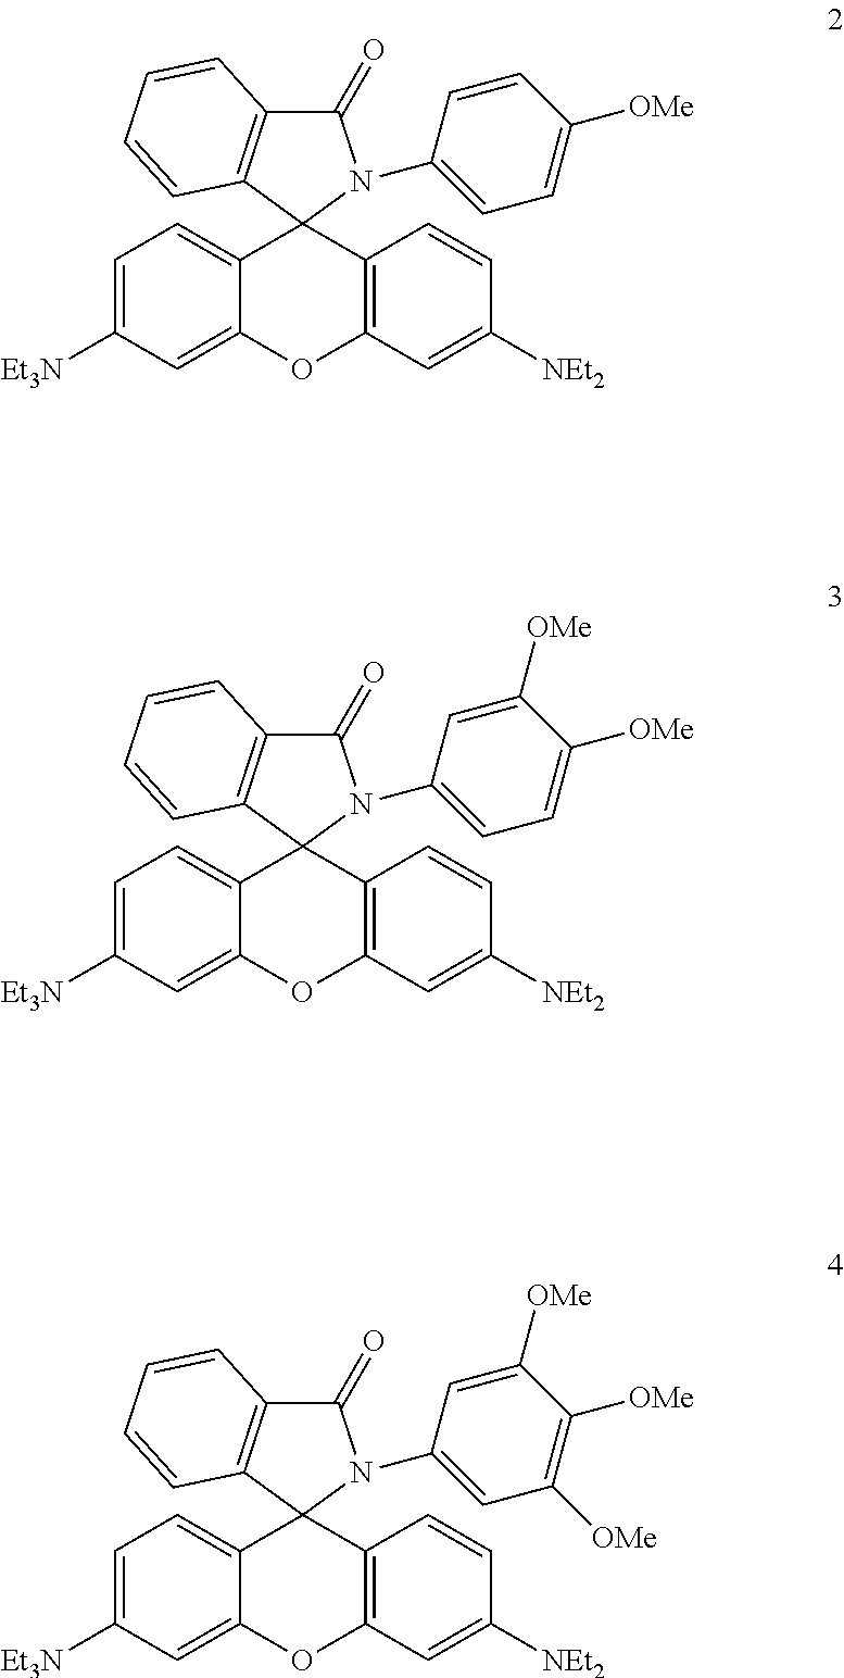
C1=C([Et3N])C=C2C(=C1)C1(C3=C(O2)C=C([NEt2])C=C3)N(C2=CC=C([OMe])C=C2)C(=O)C2=C1C=CC=C2.C1=C([Et3N])C=C2C(=C1)C1(C3=C(O2)C=C([NEt2])C=C3)N(C2=CC=C([OMe])C([OMe])=C2)C(=O)C2=C1C=CC=C2.C1=C([Et3N])C=C2C(=C1)C1(C3=C(O2)C=C([NEt2])C=C3)N(C2=CC([OMe])=C([OMe])C([OMe])=C2)C(=O)C2=C1C=CC=C2
